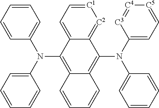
C1=CC=CC(N(C2=C3C(=C(N(C4=CC=CC=C4)C4=CC=[C5][C4]=[C3]4)C4=[C2][C1]=CC=C24)C=CC=C3)C2=CC=CC=C2)=C1
